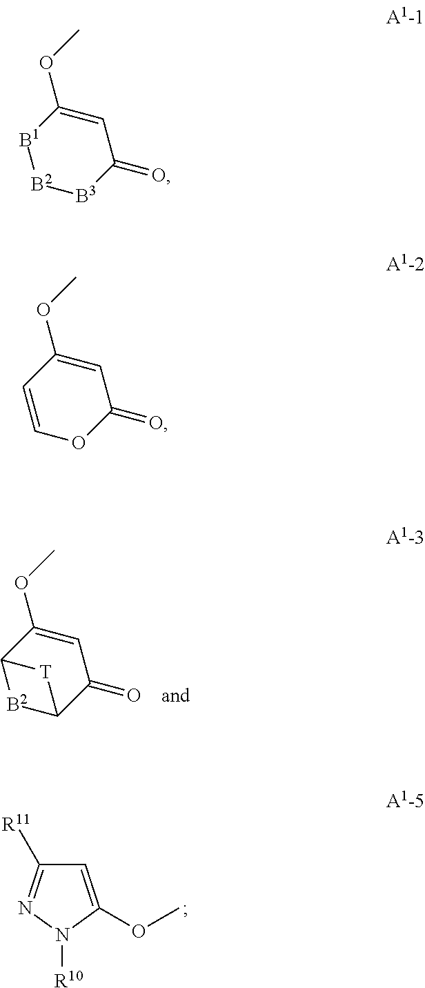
C1=C(OC)N([R10])N=C1[R11].C12[B2]C(C(=O)C=C1OC)[T]2.[B1]1[B2][B3]C(=O)C=C1OC.C1=COC(=O)C=C1OC
